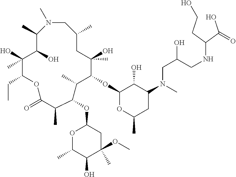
N1(C)CC(C)CC(O)(C)C(OC2OC(C)CC(N(CC(CNC(C(O)=O)CCO)O)C)C2O)C(C)C(OC2OC(C)C(O)C(C)(OC)C2)C(C)C(=O)OC(CC)C(O)(C)C(O)C1C
